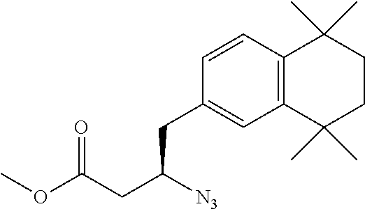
C12=C(C(C)(C)CCC1(C)C)C=C(CC(CC(=O)OC)[N3])C=C2
